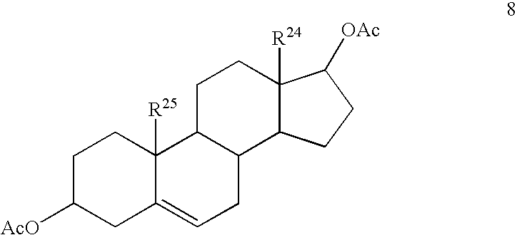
C1C([AcO])CC2=CCC3C(C2([R25])C1)CCC1([R24])C3CCC1[OAc]
